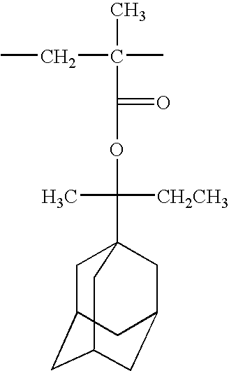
C(C(OC([CH2CH3])(C)C12CC3CC(CC(C1)C3)C2)=O)(C)(CC)C
